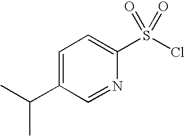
C1=C(C(C)C)C=NC(S(Cl)(=O)=O)=C1
